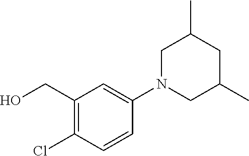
C1(CO)=C(Cl)C=CC(N2CC(C)CC(C)C2)=C1
